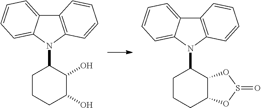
C12=C(N(C3CCCC(O)C3O)C3=CC=CC=C13)C=CC=C2.C12=C(N(C3CCCC4C3OS(=O)O4)C3=CC=CC=C13)C=CC=C2
